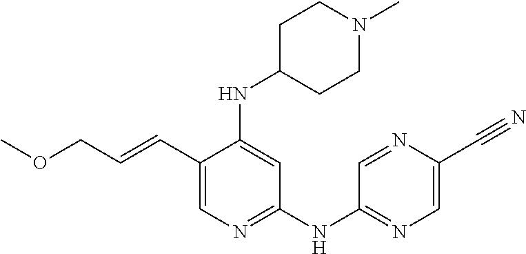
C1(C=CCOC)=CN=C(NC2=NC=C(C#N)N=C2)C=C1NC1CCN(C)CC1
